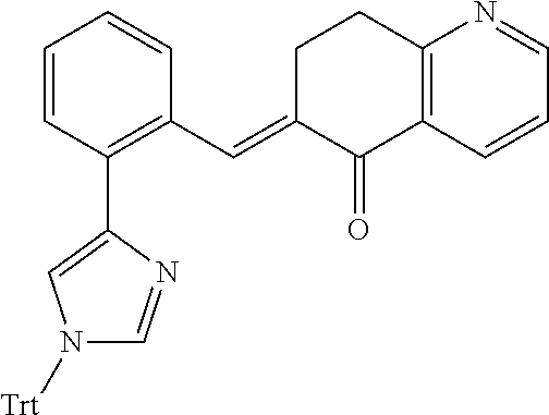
C1=CC(C2=CN([Trt])C=N2)=C(C=C2C(=O)C3=C(CC2)N=CC=C3)C=C1
